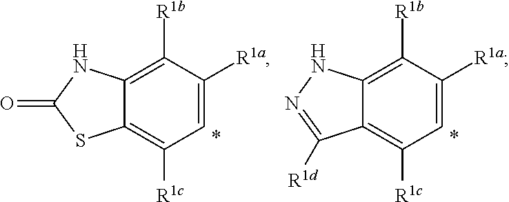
C12=C([R1b])C([R1a])=CC([R1c])=C1SC(=O)N2.C12=C([R1b])C([R1a])=CC([R1c])=C1C([R1d])=NN2
